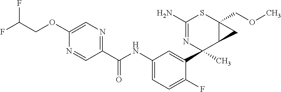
N1=CC(C(NC2=CC=C(F)C(C3(C)C4C(COC)(SC(N)=N3)C4)=C2)=O)=NC=C1OCC(F)F
